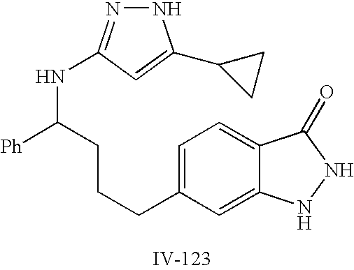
C1=C(CCCC(NC2=NNC(C3CC3)=C2)[Ph])C=C2C(=C1)C(=O)NN2
